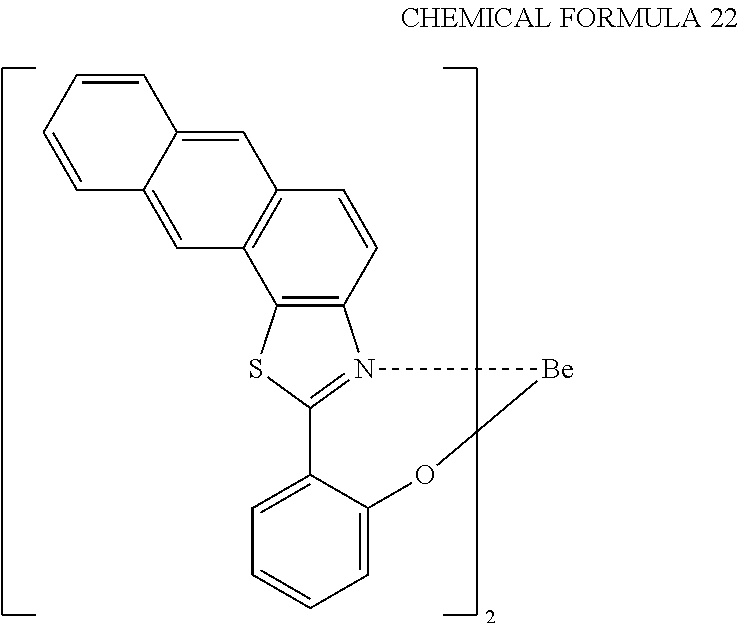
C1=C2C(=CC3=C1C1=C(C=C3)N3=C(S1)C1=CC=CC=C1O[Be]3)C=CC=C2
